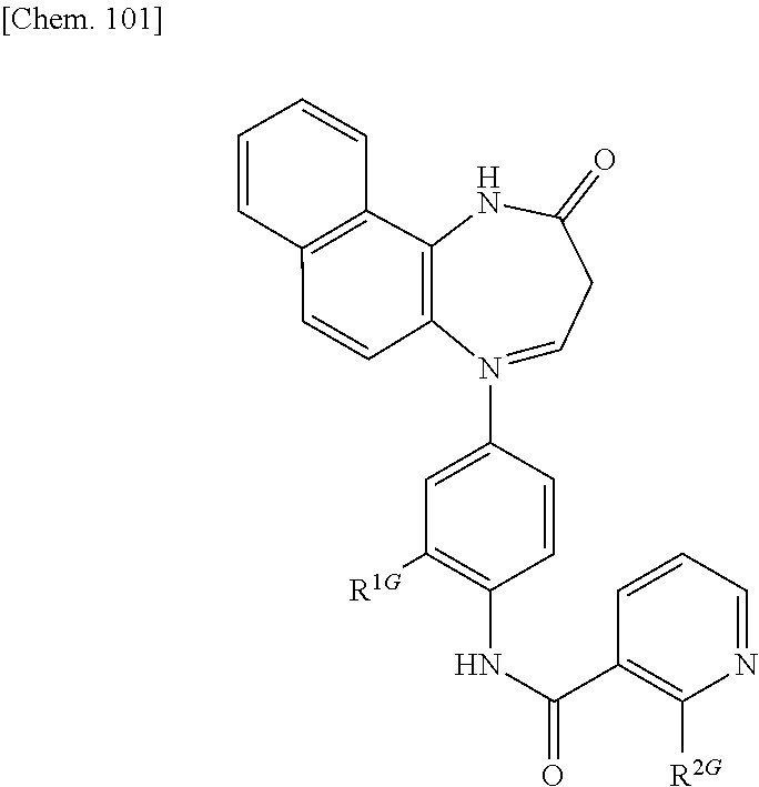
C12=C(C=CC3=C1NC(=O)CC=N3C1=CC([R1G])=C(NC(=O)C3=C([R2G])N=CC=C3)C=C1)C=CC=C2
